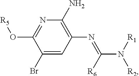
C1=C(Br)C(O[R5])=NC(N)=C1N=C(N([R2])[R1])[R6]
